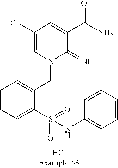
C1=CC=C(S(=O)(=O)NC2=CC=CC=C2)C(CN2C(=N)C(C(N)=O)=CC(Cl)=C2)=C1
